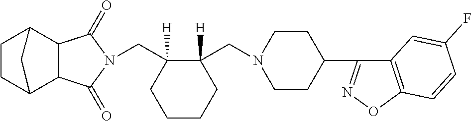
C(C1([H])C(CN2CCC(C3=NOC4=C3C=C(F)C=C4)CC2)([H])CCCC1)N1C(=O)C2C3CCC(C2C1=O)C3
